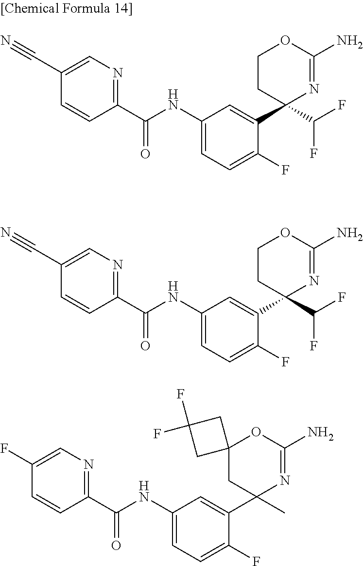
C1(C#N)=CN=C(C(NC2=CC=C(F)C(C3(C(F)F)N=C(N)OCC3)=C2)=O)C=C1.C1(C#N)=CN=C(C(NC2=CC=C(F)C(C3(C(F)F)N=C(N)OCC3)=C2)=O)C=C1.C1(F)=CN=C(C(NC2=CC=C(F)C(C3(C)N=C(N)OC4(C3)CC(F)(F)C4)=C2)=O)C=C1
